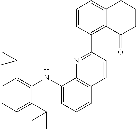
C12=CC=CC(C3=NC4=C(C=C3)C=CC=C4NC3=C(C(C)C)C=CC=C3C(C)C)=C1C(=O)CCC2
